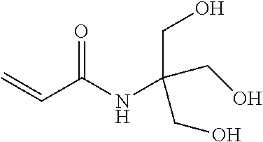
C=CC(NC(CO)(CO)CO)=O
